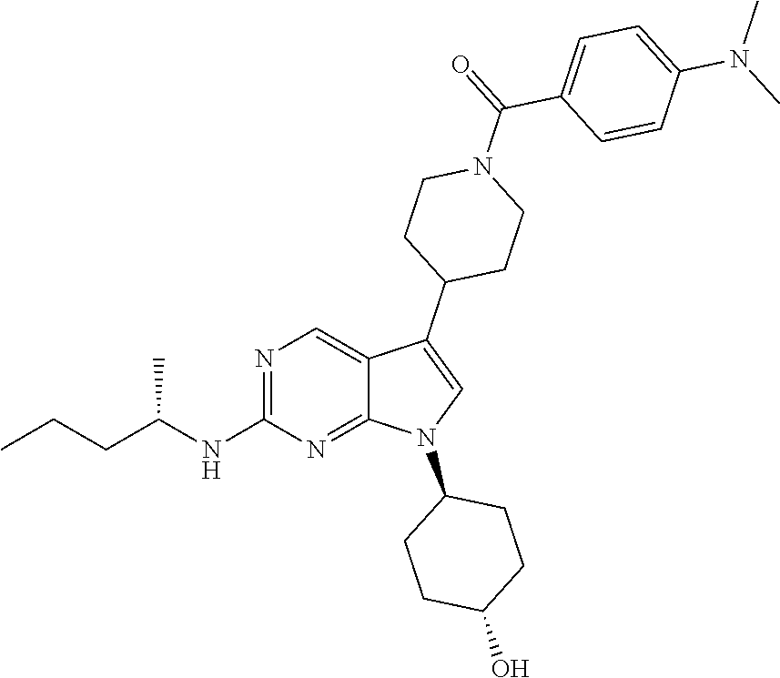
N1=C(NC(CCC)C)N=C2C(=C1)C(C1CCN(C(=O)C3=CC=C(N(C)C)C=C3)CC1)=CN2C1CCC(O)CC1
